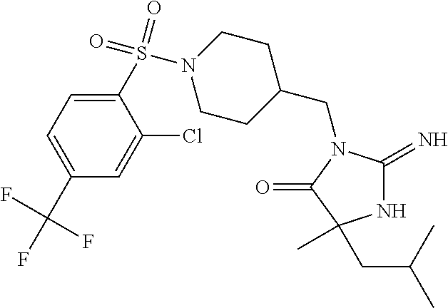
C1(CN2C(=N)NC(C)(CC(C)C)C2=O)CCN(S(=O)(=O)C2=CC=C(C(F)(F)F)C=C2Cl)CC1
